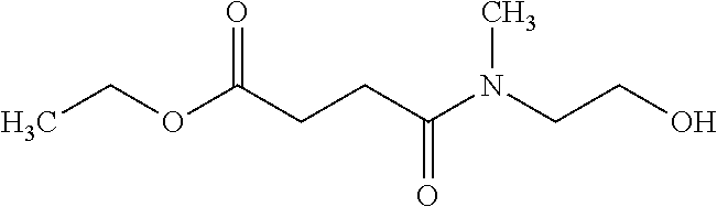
CCOC(CCC(N(CCO)C)=O)=O
